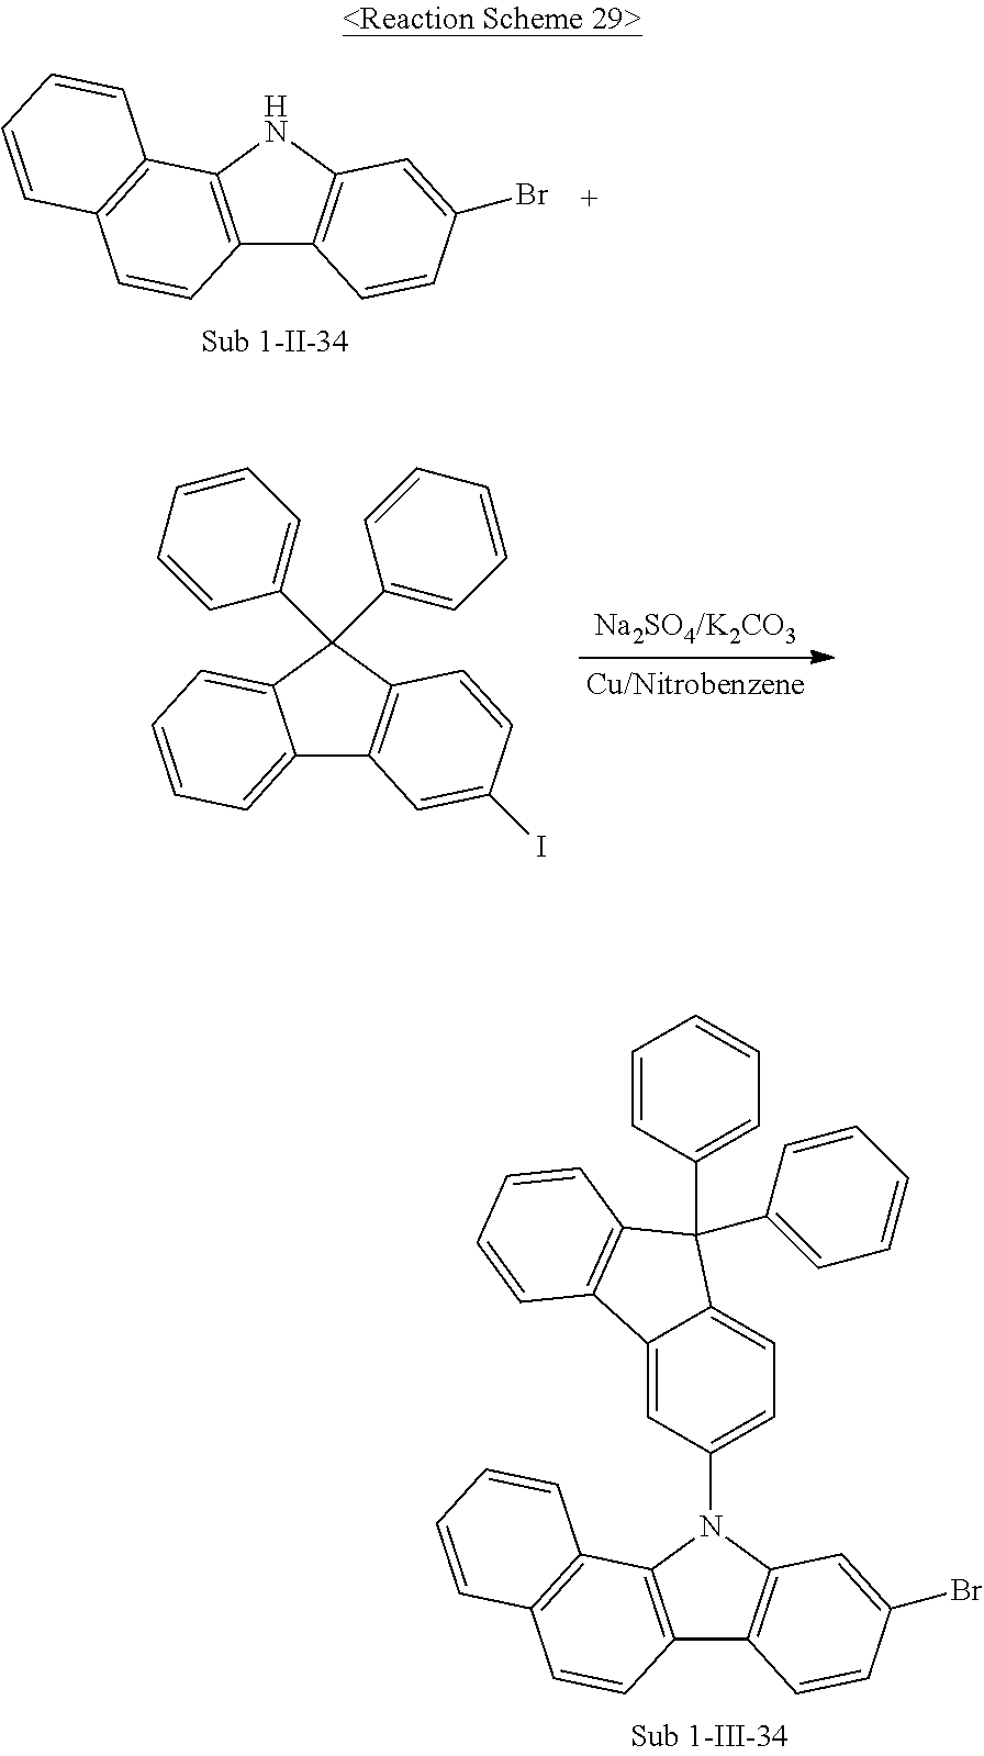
C12=CC=CC=C1C(C1=CC=CC=C1)(C1=CC=CC=C1)C1=C2C=C(I)C=C1.C12=C(NC3=C1C=CC(Br)=C3)C1=C(C=C2)C=CC=C1.C12=C(N(C3=CC=C4C(=C3)C3=C(C4(C4=CC=CC=C4)C4=CC=CC=C4)C=CC=C3)C3=C1C=CC(Br)=C3)C1=C(C=C2)C=CC=C1
